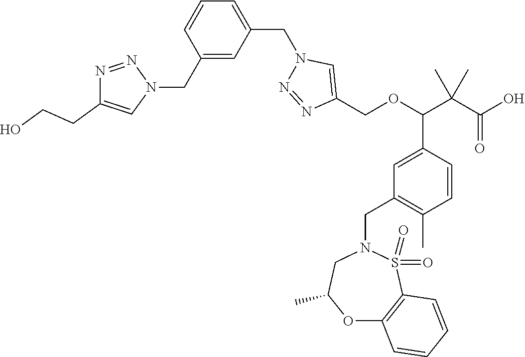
C1(CN2N=NC(CCO)=C2)=CC(CN2C=C(COC(C(C(O)=O)(C)C)C3=CC(CN4CC(C)OC5=C(S4(=O)=O)C=CC=C5)=C(C)C=C3)N=N2)=CC=C1
